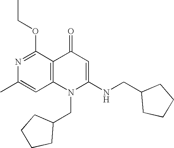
C1(C)=CC2=C(C(OCC)=N1)C(=O)C=C(NCC1CCCC1)N2CC1CCCC1
